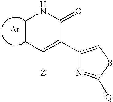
C1CC([Z])=C(C2=CSC([Q])=N2)C(=O)N1.[Ar]
